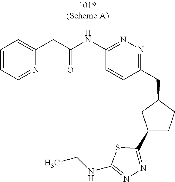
C1(C2=NN=C(NCC)S2)CCC(CC2=NN=C(NC(CC3=CC=CC=N3)=O)C=C2)C1
